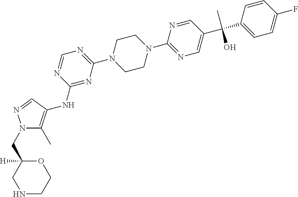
N1=C(NC2=C(C)N(CC3([H])CNCCO3)N=C2)N=CN=C1N1CCN(C2=NC=C(C(C3=CC=C(F)C=C3)(C)O)C=N2)CC1
